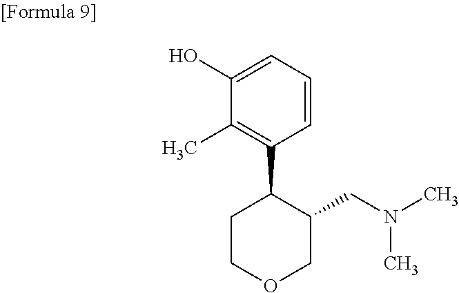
C1=C(O)C(C)=C(C2CCOCC2CN(C)C)C=C1
